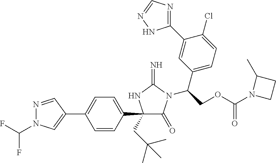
N1=CC(C2=CC=C(C3(CC(C)(C)C)C(=O)N(C(COC(N4CCC4C)=O)C4=CC=C(Cl)C(C5=NC=NN5)=C4)C(=N)N3)C=C2)=CN1C(F)F
